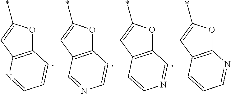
C12=C(C=C(*)O1)C=NC=C2.C12=C(C=C(*)O1)N=CC=C2.C12=C(C=C(*)O1)C=CN=C2.C12=C(C=C(*)O1)C=CC=N2
